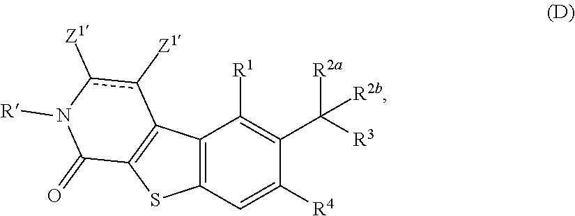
C12=C(C=C([R4])C(C([R3])([R2a])[R2b])=C1[R1])SC1=C2c([Z1])c([Z1])N([R])C1=O
